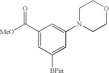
C1(C([MeO])=O)=CC([BPin])=CC(N2CCOCC2)=C1
